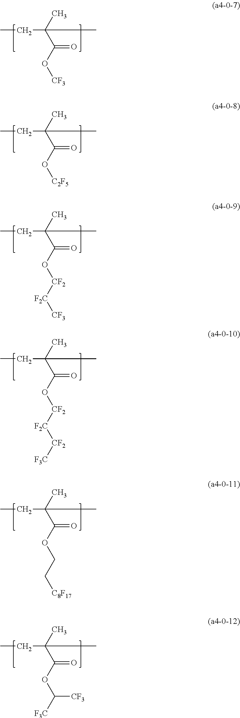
CCC(C(O[CF2][F2C][CF2][F3C])=O)(C)C.CCC(C(OCC[C8F17])=O)(C)C.CCC(C(OC([F3C])[CF3])=O)(C)C.CCC(C(O[CF3])=O)(C)C.CCC(C(O[C2F5])=O)(C)C.CCC(C(O[CF2][F2C][CF3])=O)(C)C
